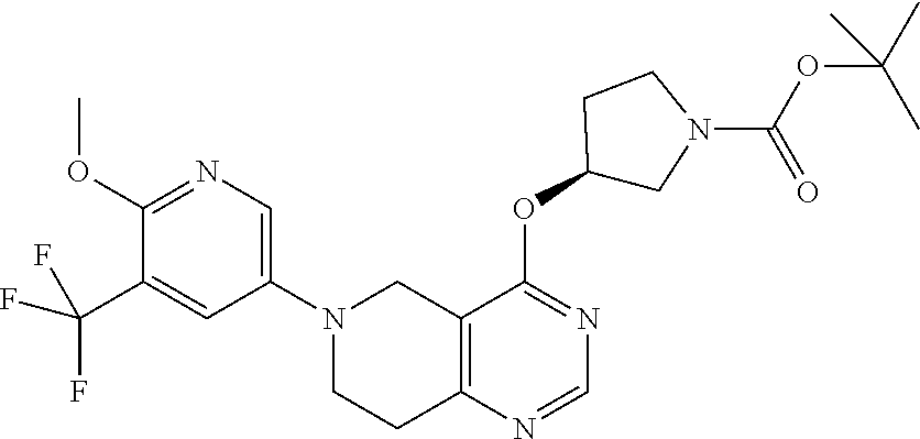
C12=C(N=CN=C1OC1CN(C(OC(C)(C)C)=O)CC1)CCN(C1=CN=C(OC)C(C(F)(F)F)=C1)C2
